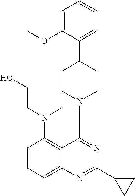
C1=C(OC)C(C2CCN(C3=NC(C4CC4)=NC4=CC=CC(N(CCO)C)=C34)CC2)=CC=C1
